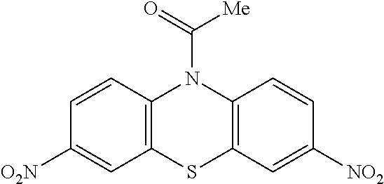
C1=CC2=C(C=C1[O2N])SC1=C(N2C(=O)[Me])C=CC([NO2])=C1
